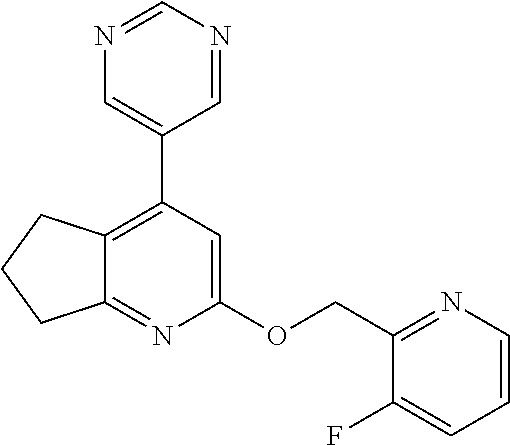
N1=CN=CC(C2=C3C(=NC(OCC4=NC=CC=C4F)=C2)CCC3)=C1
